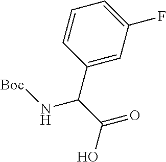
C1=CC(C(C(=O)O)N[Boc])=CC(F)=C1
